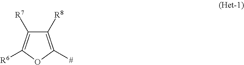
C1([R8])=C([#])OC([R6])=C1[R7]
